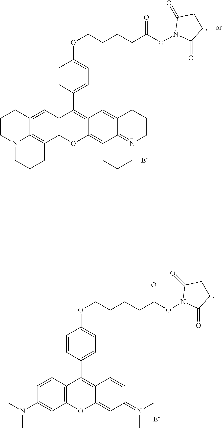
C1=C2C3=C(C4=C1C(C1=CC=C(OCCCCC(ON5C(=O)CCC5=O)=O)C=C1)=C1C(=C5C6=N(CCCC6=C1)CCC5)O4)CCCN3CCC2.C1=CC(N(C)C)=CC2=C1C(C1=CC=C(OCCCCC(ON3C(=O)CCC3=O)=O)C=C1)=C1C(=CC(=N(C)C)C=C1)O2
